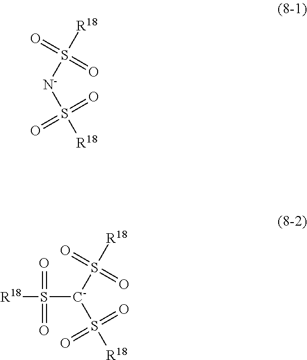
S([R18])(=O)(=O)[N-]S([R18])(=O)=O.S([R18])(=O)(=O)[C-](S([R18])(=O)=O)S([R18])(=O)=O
